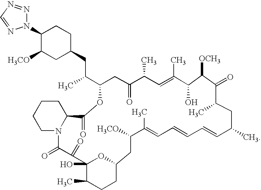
C1(N2N=NC=N2)C([H3CO])CC(CC(C)C2CC(=O)C(C)C=C(C)C(O)C([OCH3])C(=O)C(C)CC(C)C=CC=CC=C(C)C([H3CO])CC3CCC(C)C(O)(C(=O)C(=O)N4CCCCC4C(=O)O2)O3)CC1
